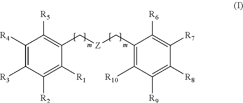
C1([R4])=C([R3])C([R2])=C([R1])C(C[Z]CC2=C([R10])C([R9])=C([R8])C([R7])=C2[R6])=C1[R5]
